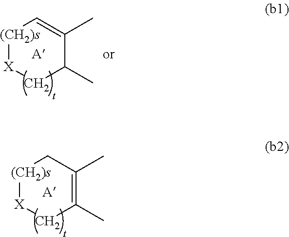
[(CH2)s]1[X]CC(C)=C(C)C1.[A].[(CH2)s]1[X]CC(C)C(C)=C1.[A]
